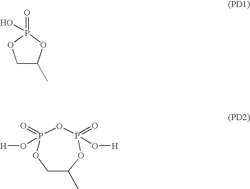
C1C(C)OP(=O)(O)O1.P1(=O)(O[H])OCC(C)OP(=O)(O[H])O1
